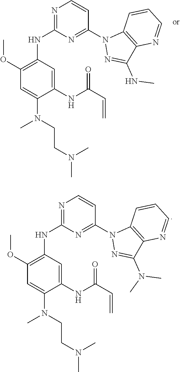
N1=C(NC2=C(OC)C=C(N(CCN(C)C)C)C(NC(C=C)=O)=C2)N=C(N2N=C(N(C)C)C3=C2C=CC=N3)C=C1.N1=C(NC2=C(OC)C=C(N(CCN(C)C)C)C(NC(C=C)=O)=C2)N=C(N2N=C(NC)C3=C2C=CC=N3)C=C1
